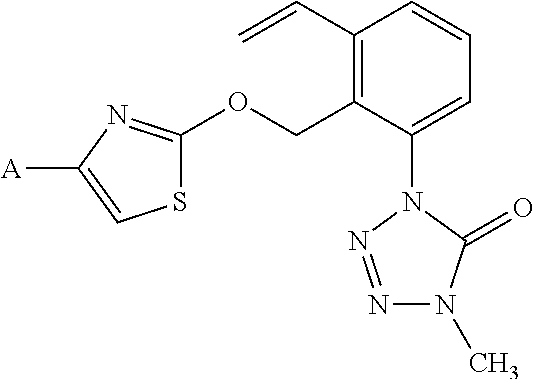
C1(C=C)=C(COC2=NC([A])=CS2)C(N2N=NN(C)C2=O)=CC=C1
